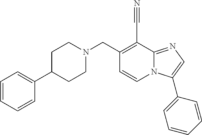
C1=CC=CC(C2CCN(CC3=C(C#N)C4=NC=C(C5=CC=CC=C5)N4C=C3)CC2)=C1
